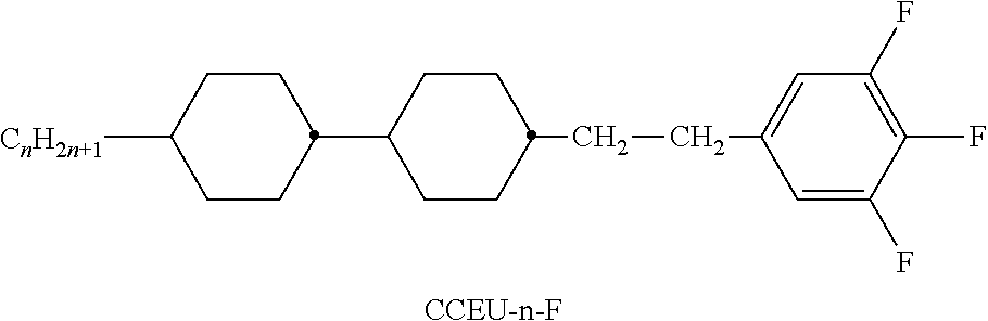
[CCEU-n-F].C1CC(C2CCC(CCC3=CC(F)=C(F)C(F)=C3)CC2)CCC1[CnH2n+1]
